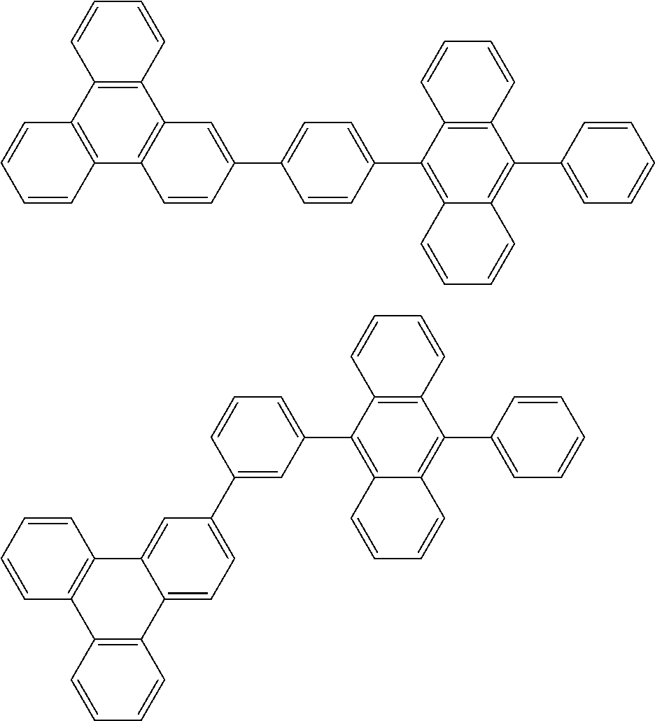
C1=CC2=C(C3=C(C4=CC=C(C5=CC(C6=C7C(=C(C8=CC=CC=C8)C8=C6C=CC=C8)C=CC=C7)=CC=C5)C=C24)C=CC=C3)C=C1.C1=CC=CC=C1C1=C2C(=C(C3=CC=C(C4=CC5=C(C6=C(C7=C5C=CC=C7)C=CC=C6)C=C4)C=C3)C3=C1C=CC=C3)C=CC=C2
